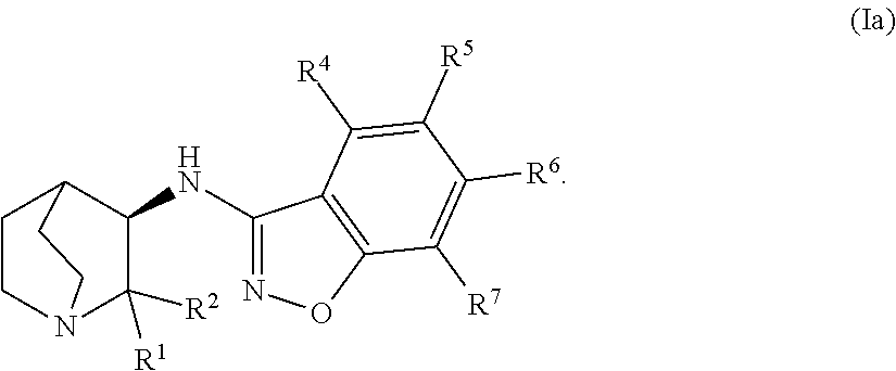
C1CN2C([R2])([R1])C(NC3=NOC4=C3C([R4])=C([R5])C([R6])=C4[R7])C1CC2
